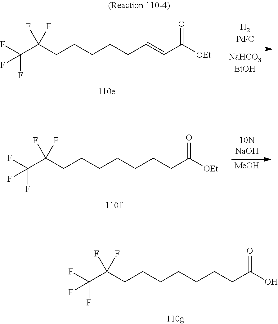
FC(C(CCCCCC=CC([OEt])=O)(F)F)(F)F.FC(C(CCCCCCCC([OEt])=O)(F)F)(F)F.[MeOH].FC(C(CCCCCCCC(O)=O)(F)F)(F)F
